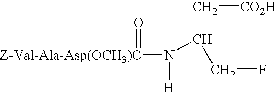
[Z-Val-Ala-Asp(OCH3)C](=O)N(C(C[CO2H])CF)[H]
